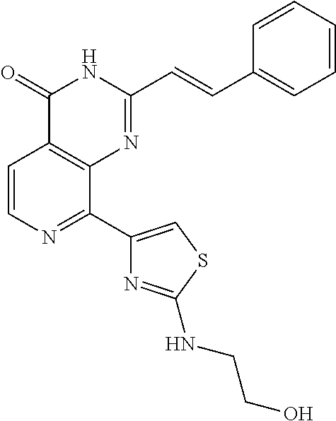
C1=CN=C(C2=CSC(NCCO)=N2)C2=C1C(=O)NC(C=CC1=CC=CC=C1)=N2
